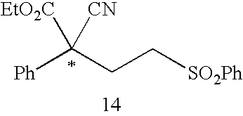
[Ph]C(CC[SO2Ph])([CN])[EtO2C]
